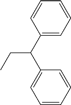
C1=CC=CC=C1C(C1=CC=CC=C1)CC
